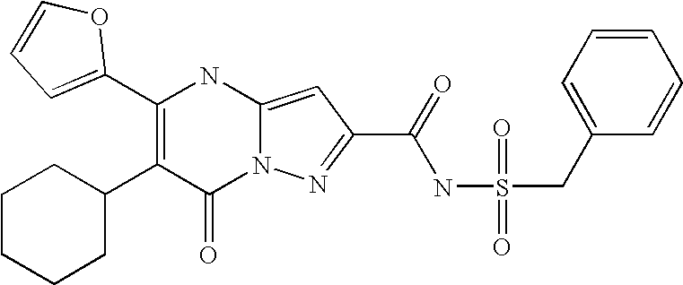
C1(=O)N2C(=CC(C(=O)NS(=O)(=O)CC3=CC=CC=C3)=N2)NC(C2=CC=CO2)=C1C1CCCCC1
